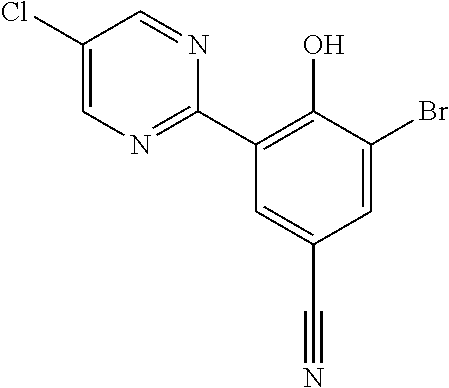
C1(C2=NC=C(Cl)C=N2)=C(O)C(Br)=CC(C#N)=C1
